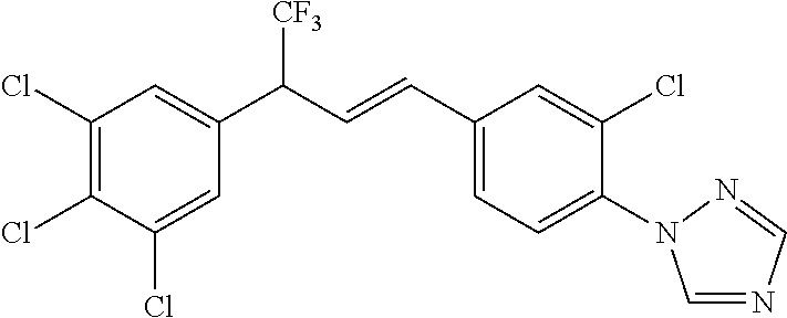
C1(Cl)=C(Cl)C(Cl)=CC(C(C=CC2=CC=C(N3C=NC=N3)C(Cl)=C2)[CF3])=C1
